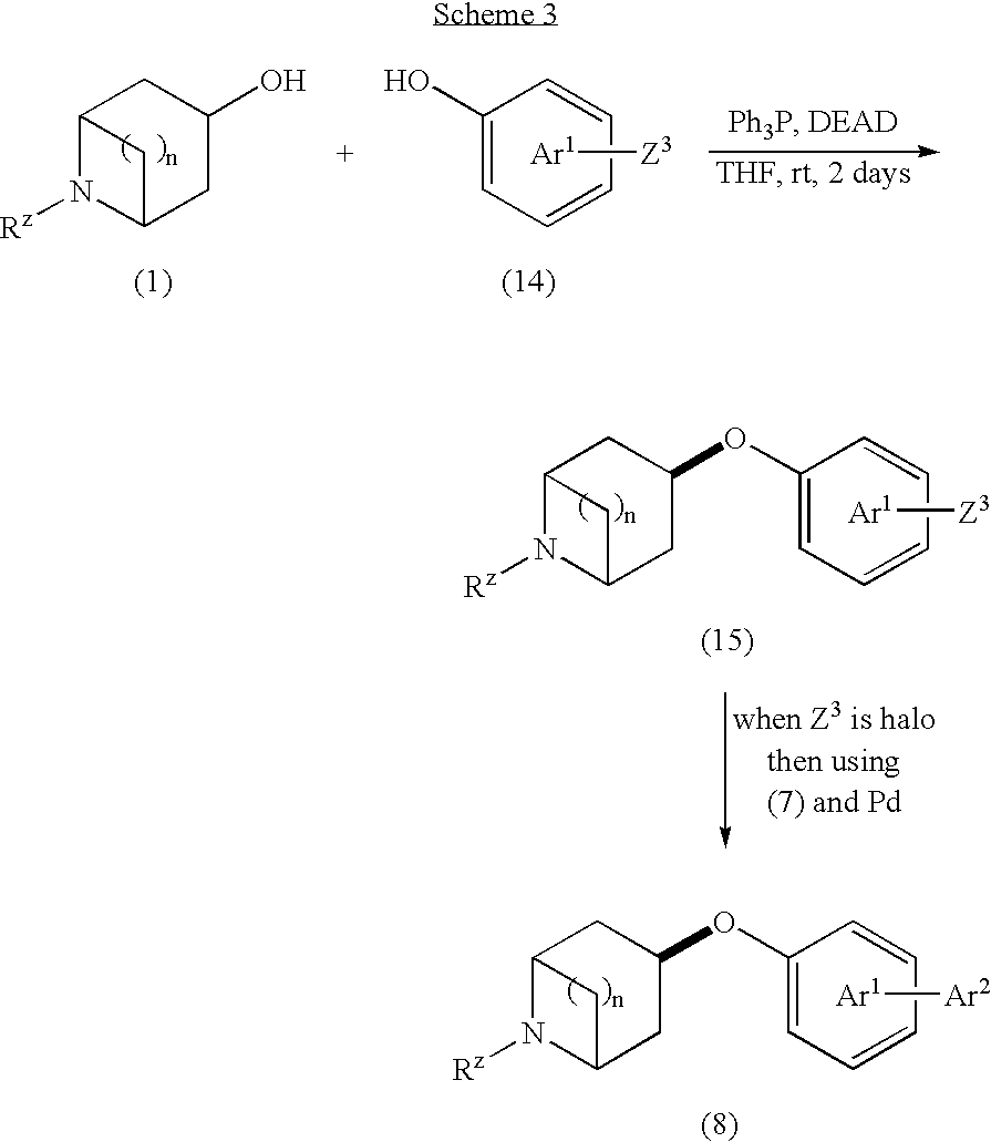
C12N([Rz])C(CC(O)C1)C2.C1(O)=CC=CC=C1.[Ar1][Z3].C12N([Rz])C(CC(OC3=CC=CC=C3)C1)C2.[Ar1][Z3].C12N([Rz])C(CC(OC3=CC=CC=C3)C1)C2.[Ar1][Ar2]
